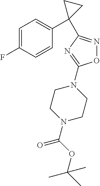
C1=C(F)C=CC(C2(C3=NOC(N4CCN(C(OC(C)(C)C)=O)CC4)=N3)CC2)=C1
